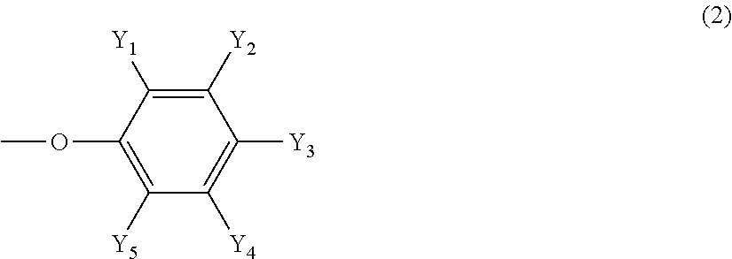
C1([Y2])=C([Y1])C(OC)=C([Y5])C([Y4])=C1[Y3]
